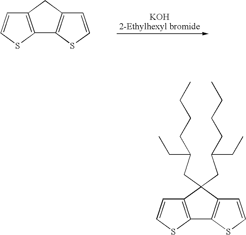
C12=C(SC=C1)C1=C(C2)C=CS1.C12=C(SC=C1)C1=C(C2(CC(CCCC)CC)CC(CCCC)CC)C=CS1
